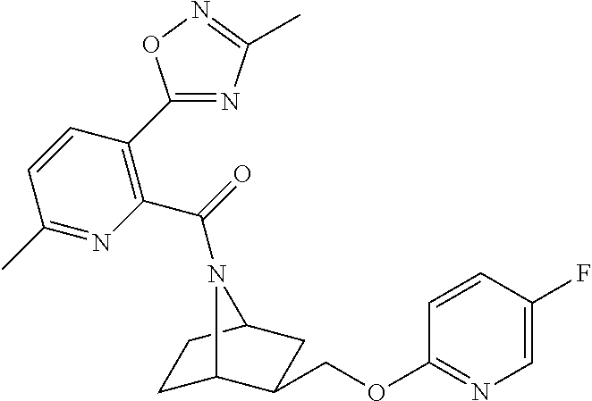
C1C2C(COC3=NC=C(F)C=C3)CC(C1)N2C(=O)C1=C(C2=NC(C)=NO2)C=CC(C)=N1
